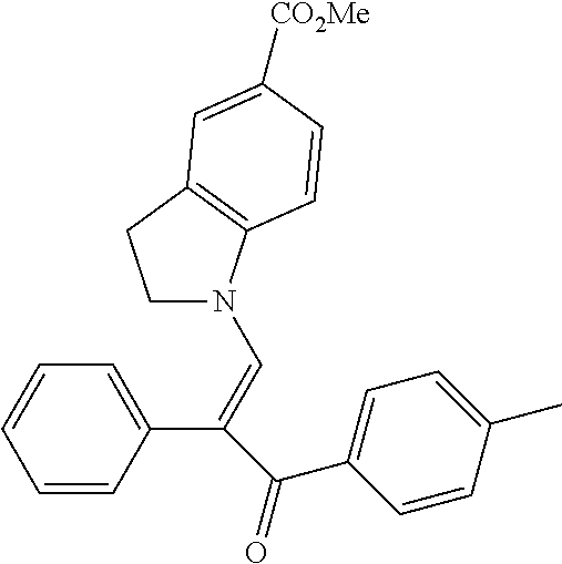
C1=CC(C(=CN2CCC3=C2C=CC([CO2Me])=C3)C(=O)C2=CC=C(C)C=C2)=CC=C1
